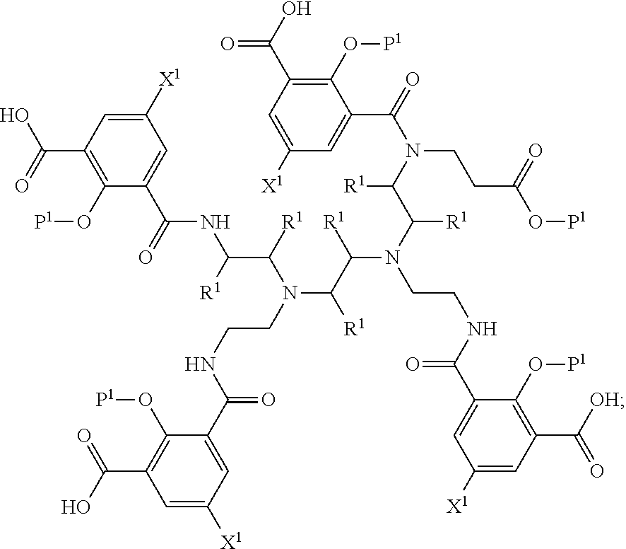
C1=C(C(NCCN(C(C(N(CCNC(C2=CC([X1])=CC(C(=O)O)=C2O[P1])=O)C(C(NC(C2=CC([X1])=CC(C(O)=O)=C2O[P1])=O)[R1])[R1])[R1])[R1])C([R1])C(N(C(C2=CC([X1])=CC(C(O)=O)=C2O[P1])=O)CCC(O[P1])=O)[R1])=O)C(O[P1])=C(C(=O)[OH])C=C1[X1]
